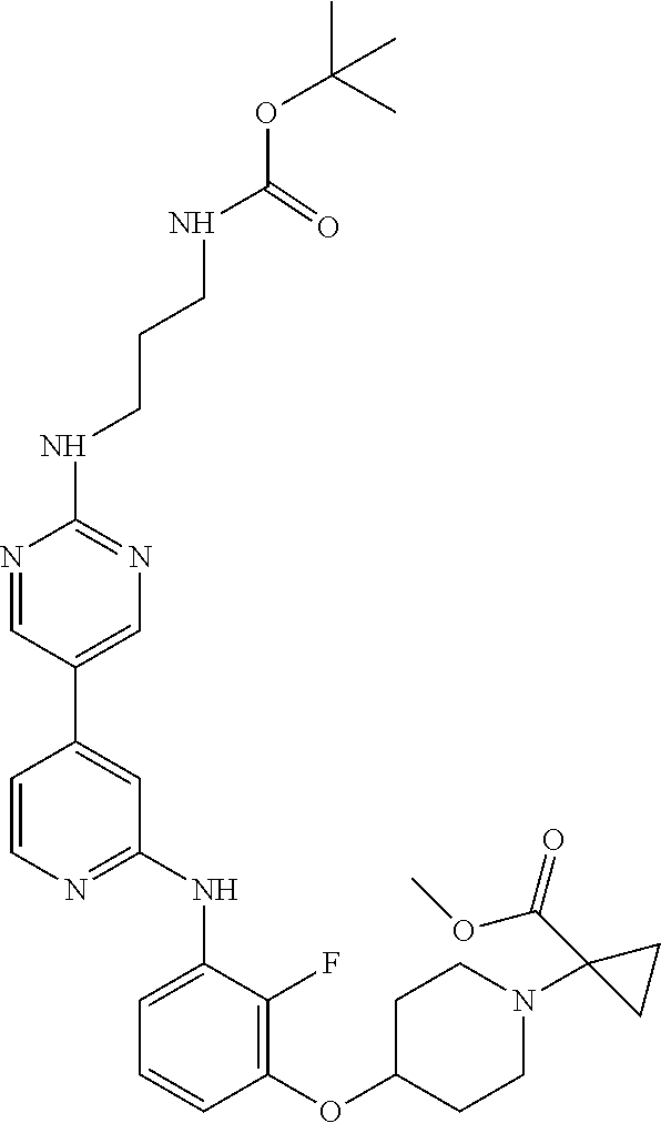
C1(OC2CCN(C3(C(=O)OC)CC3)CC2)=C(F)C(NC2=NC=CC(C3=CN=C(NCCCNC(OC(C)(C)C)=O)N=C3)=C2)=CC=C1
